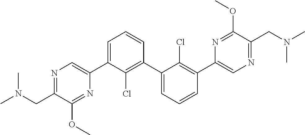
N1=C(CN(C)C)C(OC)=NC(C2=CC=CC(C3=CC=CC(C4=CN=C(CN(C)C)C(OC)=N4)=C3Cl)=C2Cl)=C1
